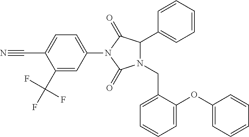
N1(CC2=CC=CC=C2OC2=CC=CC=C2)C(C2=CC=CC=C2)C(=O)N(C2=CC=C(C#N)C(C(F)(F)F)=C2)C1=O
